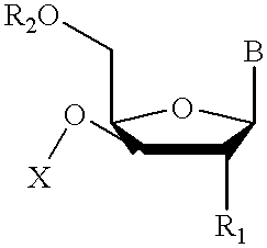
C1([R1])C(O[X])C(C[R2O])OC1B
